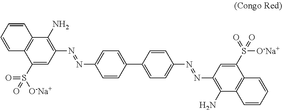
C1=CC=CC2=C1C(N)=C(N=NC1=CC=C(C3=CC=C(N=NC4=C(N)C5=C(C(S([O-Na+])(=O)=O)=C4)C=CC=C5)C=C3)C=C1)C=C2S([O-Na+])(=O)=O
